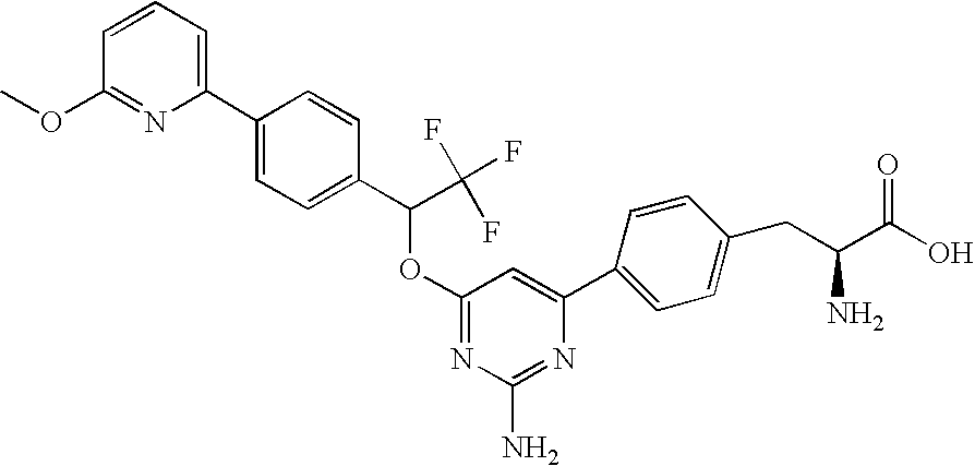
C1(C2=CC=CC(OC)=N2)=CC=C(C(C(F)(F)F)OC2=NC(N)=NC(C3=CC=C(CC(C(O)=O)N)C=C3)=C2)C=C1
